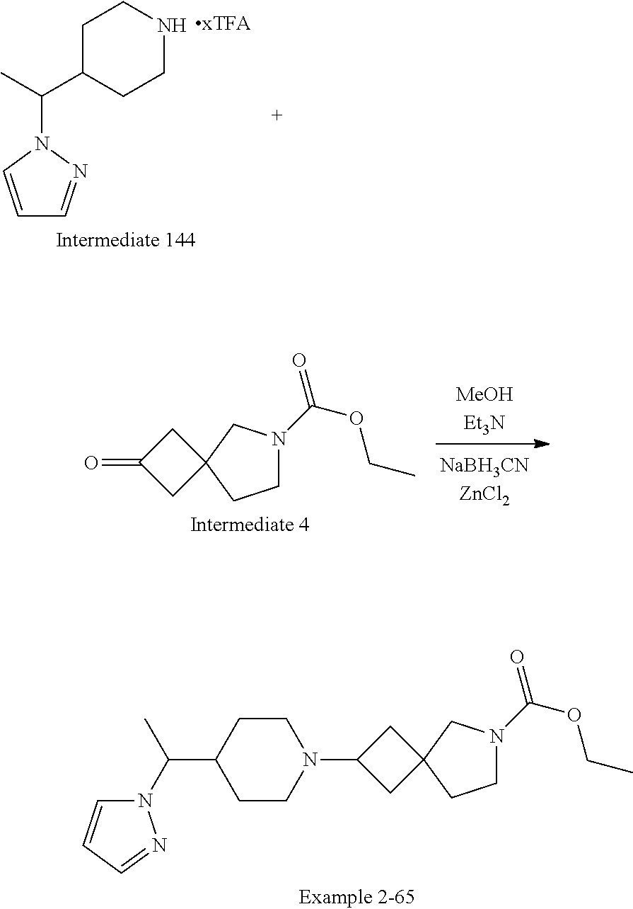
N1(C(=O)OCC)CCC2(C1)CC(=O)C2.C(C1CCNCC1)(C)N1C=CC=N1.N1(C(=O)OCC)CCC2(C1)CC(N1CCC(C(C)N3C=CC=N3)CC1)C2
